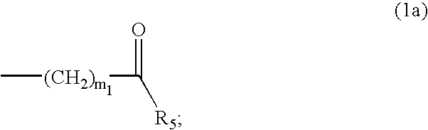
C[(CH2)m]C([R5])=O
